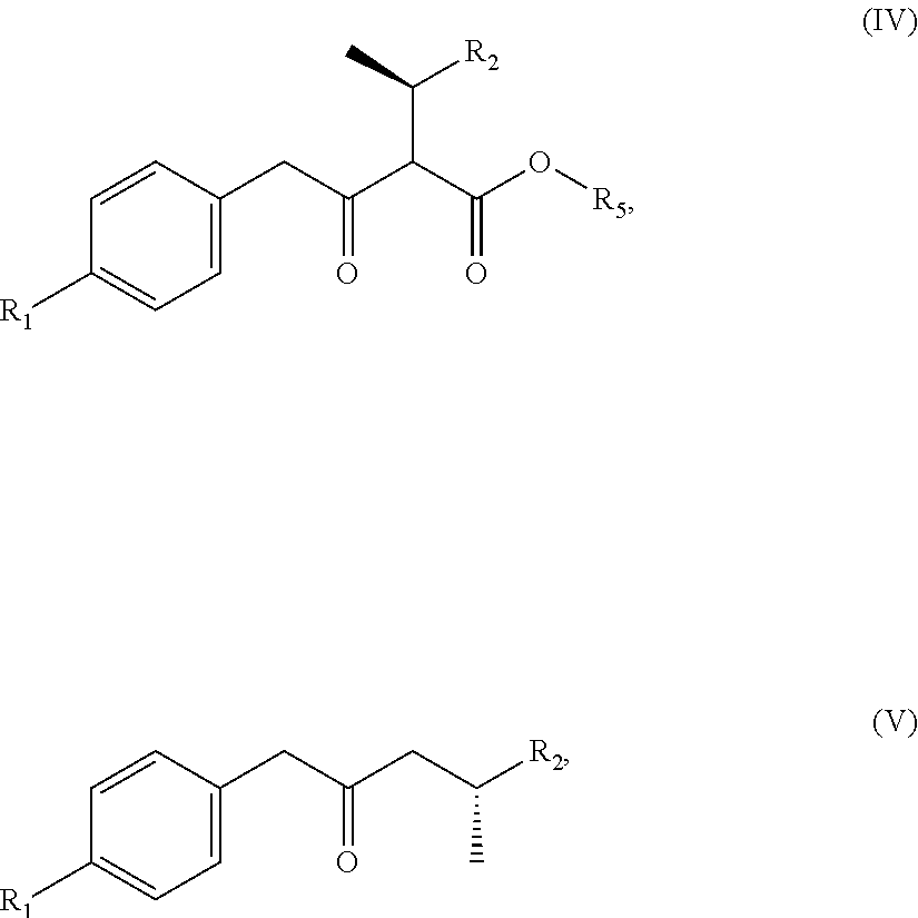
C1=CC(CC(C(C(O[R5])=O)C([R2])C)=O)=CC=C1[R1].C1=CC(CC(CC([R2])C)=O)=CC=C1[R1]
